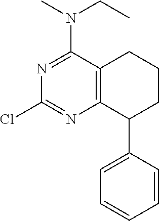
N1=C(N(C)CC)C2=C(N=C1Cl)C(C1=CC=CC=C1)CCC2
